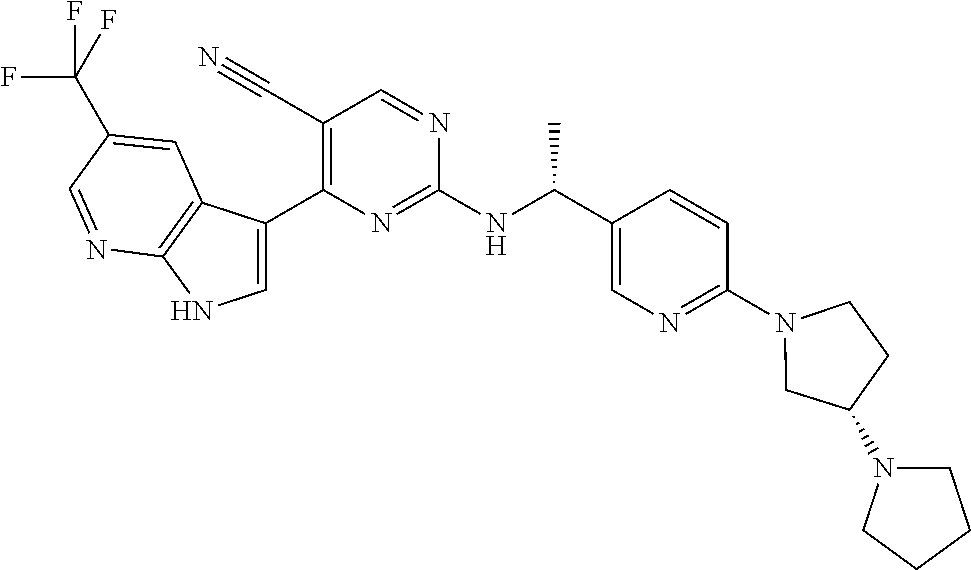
C1(C#N)=C(C2=CNC3=C2C=C(C(F)(F)F)C=N3)N=C(NC(C2=CN=C(N3CC(N4CCCC4)CC3)C=C2)C)N=C1
